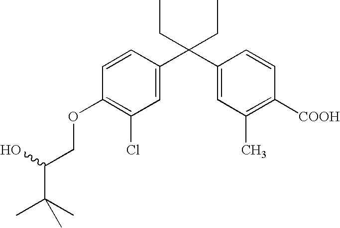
C1([COOH])=C(C)C=C(C(C2=CC(Cl)=C(OCC(C(C)(C)C)O)C=C2)(CC)CC)C=C1
